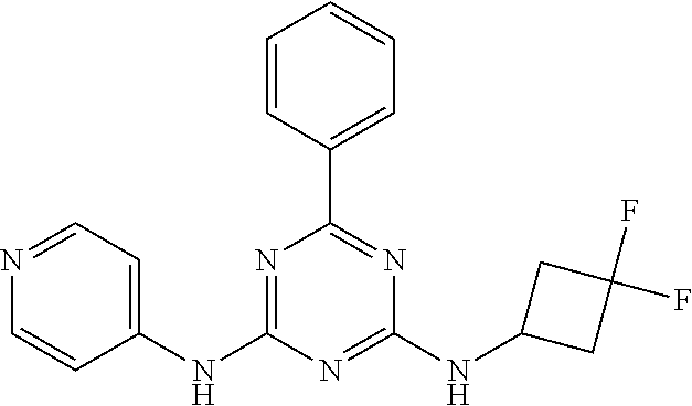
C1=CC(C2=NC(NC3CC(F)(F)C3)=NC(NC3=CC=NC=C3)=N2)=CC=C1
